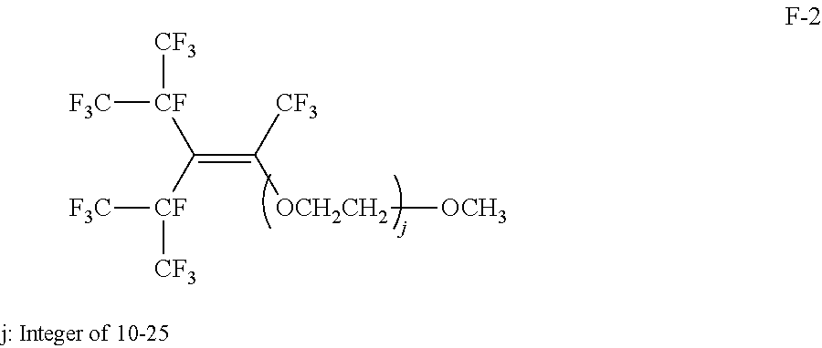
[F3C][CF](C(=C([CF3])[OCH2CH2][OCH3])[CF]([F3C])[CF3])[CF3]
